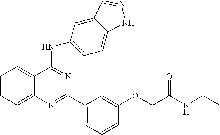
C1=CC=C2C(=C1)C(NC1=CC=C3C(=C1)C=NN3)=NC(C1=CC=CC(OCC(NC(C)C)=O)=C1)=N2
